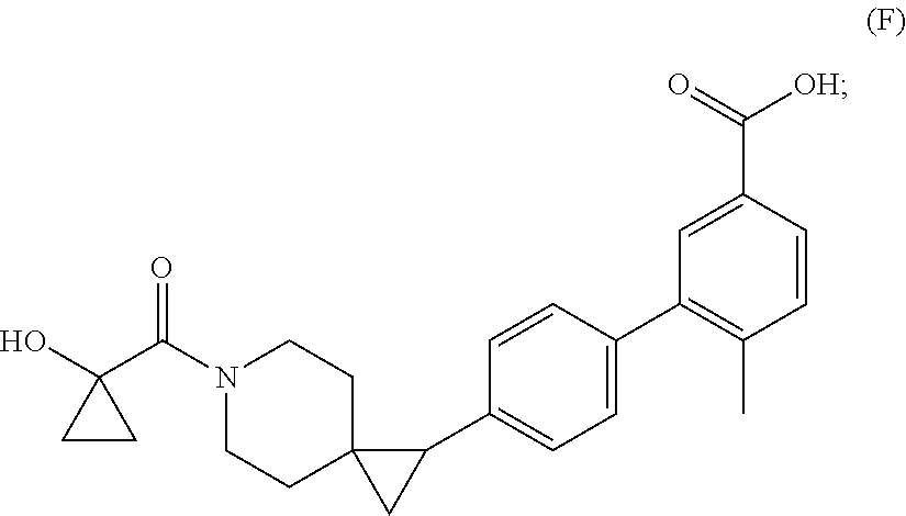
N1(C(=O)C2(O)CC2)CCC2(CC1)CC2C1=CC=C(C2=C(C)C=CC(C(=O)[OH])=C2)C=C1
